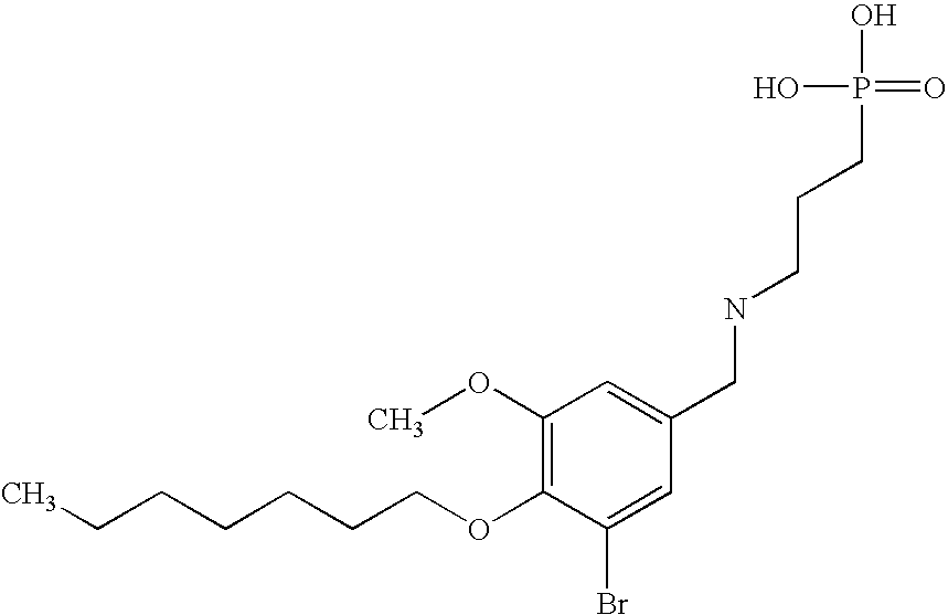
CCCCCCCOC1=C(OC)C=C(CNCCCP(O)(O)=O)C=C1Br
